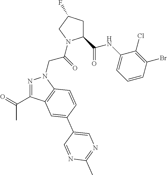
C1(C(NC2=CC=CC(Br)=C2Cl)=O)CC(F)CN1C(CN1N=C(C(=O)C)C2=C1C=CC(C1=CN=C(C)N=C1)=C2)=O
